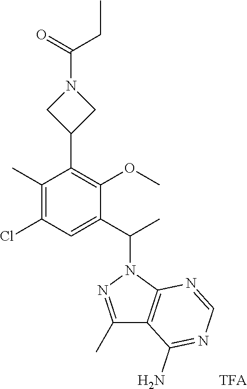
C1(C)=C(Cl)C=C(C(C)N2N=C(C)C3=C2N=CN=C3N)C(OC)=C1C1CN(C(CC)=O)C1.[TFA]
